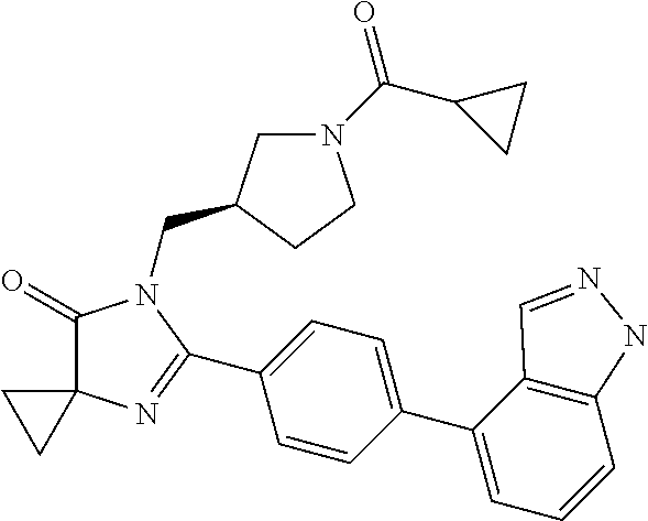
C1(=O)C2(N=C(C3=CC=C(C4=CC=CC5=C4C=NN5)C=C3)N1CC1CN(C(C3CC3)=O)CC1)CC2
